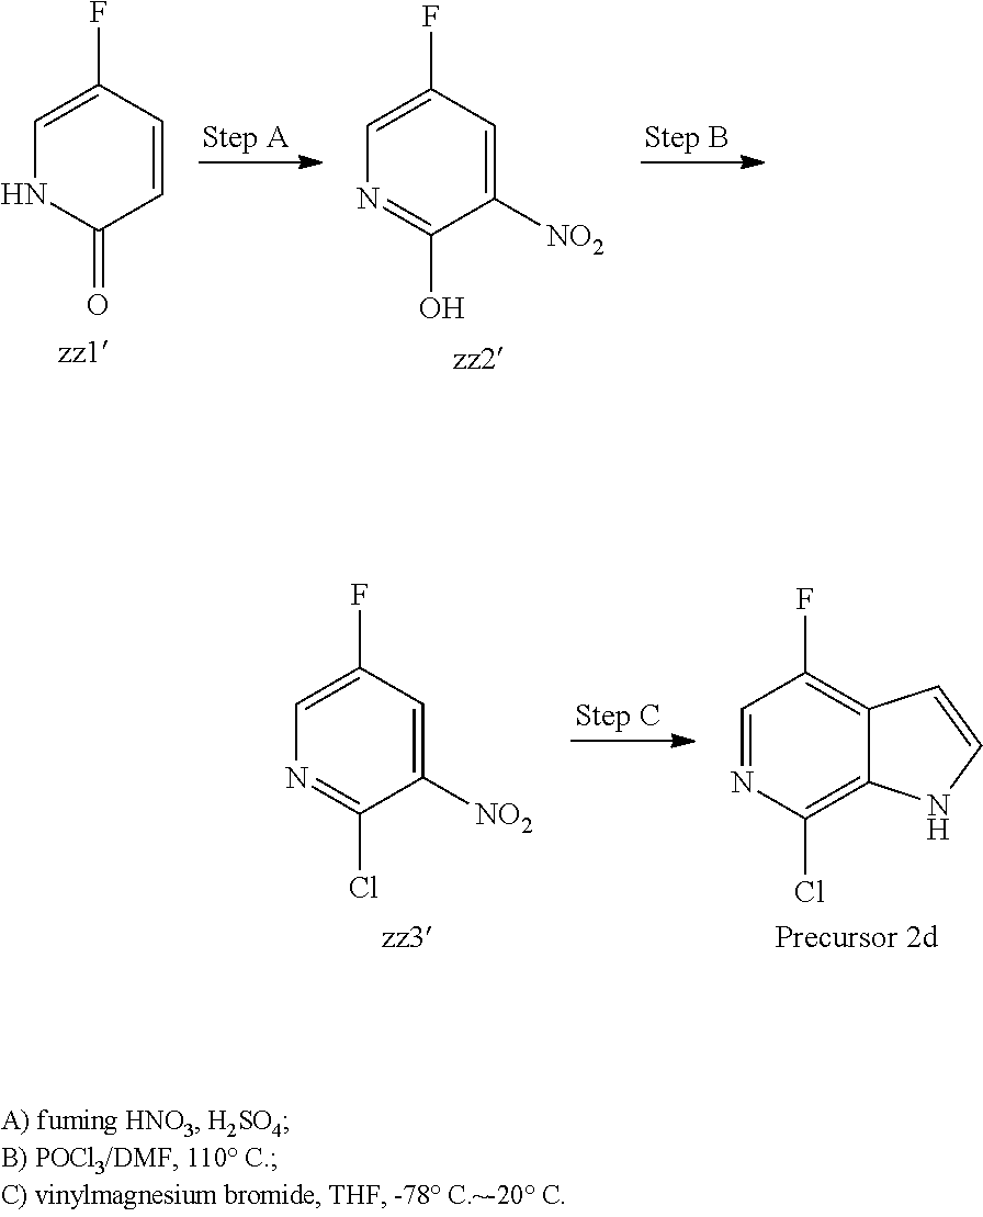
C1(F)=CN=C(O)C([NO2])=C1.C1(F)=CNC(=O)C=C1.C1(F)=CN=C(Cl)C([NO2])=C1.C1=NC(Cl)=C2C(=C1F)C=CN2
